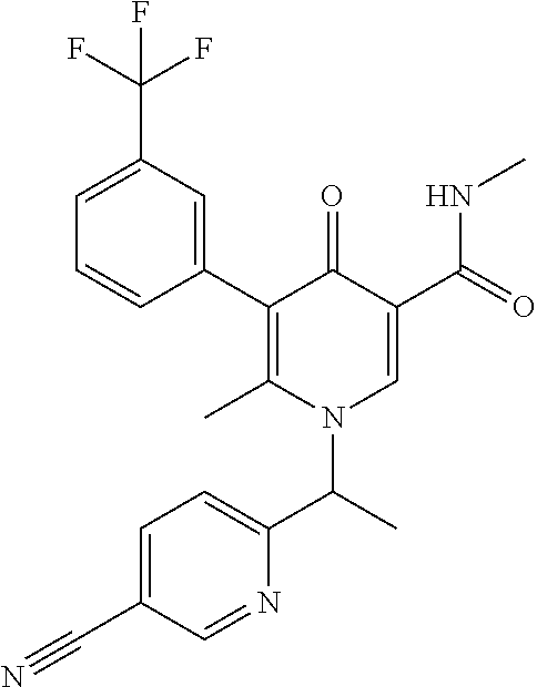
C1(C2=C(C)N(C(C3=CC=C(C#N)C=N3)C)C=C(C(NC)=O)C2=O)=CC(C(F)(F)F)=CC=C1
